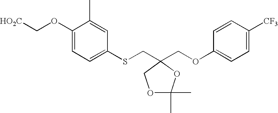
C(OC1=CC=C(SCC2(COC3=CC=C([CF3])C=C3)COC(C)(C)O2)C=C1C)[HO2C]
